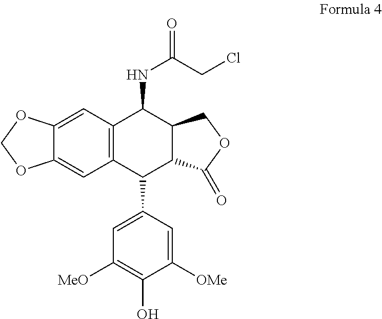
C1=C2C(=CC3=C1C(NC(=O)CCl)C1C(C3C3=CC([MeO])=C(O)C([OMe])=C3)C(=O)OC1)OCO2
